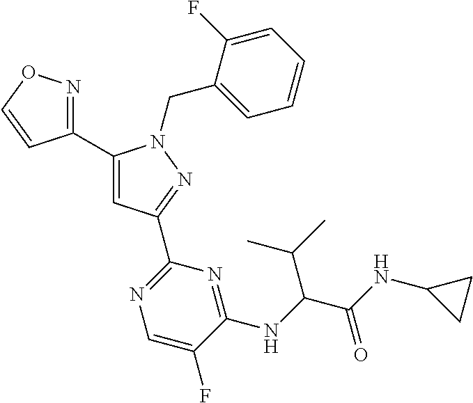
C1(C2=NOC=C2)=CC(C2=NC=C(F)C(NC(C(NC3CC3)=O)C(C)C)=N2)=NN1CC1=CC=CC=C1F
